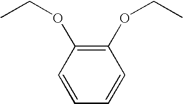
C1=CC=CC(OCC)=C1OCC
